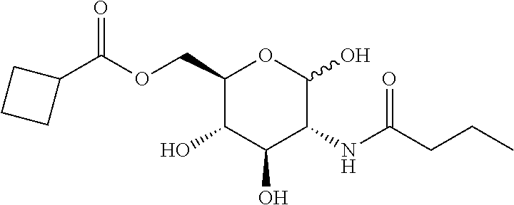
O(CC1C(O)C(O)C(NC(CCC)=O)C(O)O1)C(=O)C1CCC1
